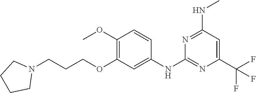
C1(C(F)(F)F)=CC(NC)=NC(NC2=CC(OCCCN3CCCC3)=C(OC)C=C2)=N1
